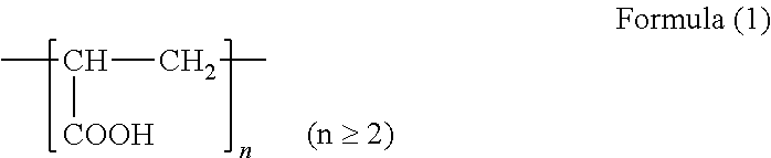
CC([COOH])CC
